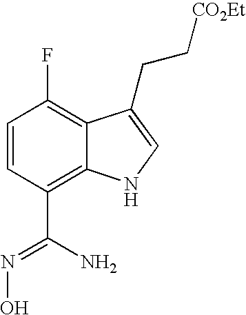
C1=CC(C(N)=NO)=C2C(=C1F)C(CC[CO2Et])=CN2
